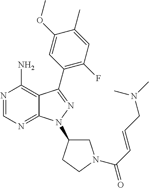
N1=CN=C2C(=C1N)C(C1=C(F)C=C(C)C(OC)=C1)=NN2C1CN(C(C=CCN(C)C)=O)CC1
